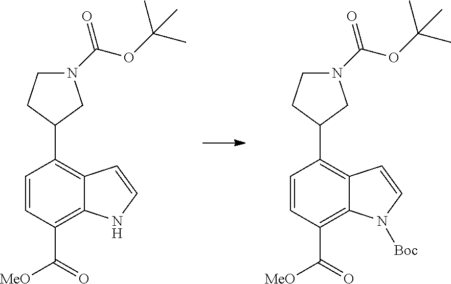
C1=CC(C([MeO])=O)=C2C(=C1C1CN(C(OC(C)(C)C)=O)CC1)C=CN2.C1=CC(C([MeO])=O)=C2C(=C1C1CN(C(OC(C)(C)C)=O)CC1)C=CN2[Boc]
